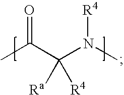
CC(C(N(C)[R4])([Ra])[R4])=O
